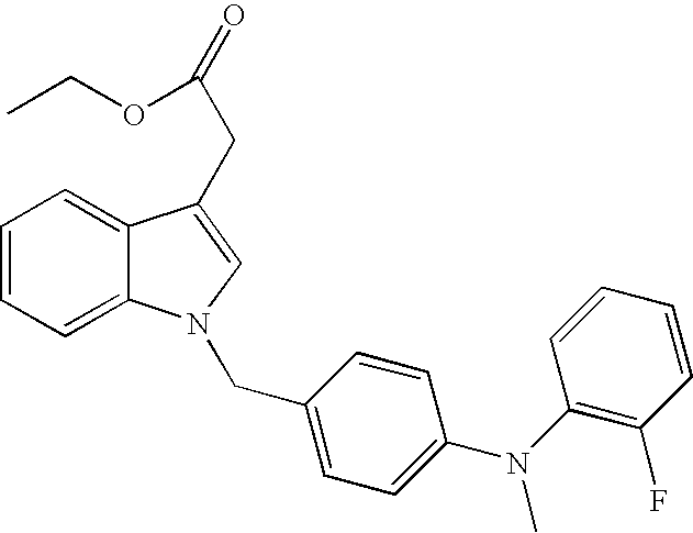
C1=CC=C2C(=C1)C(CC(=O)OCC)=CN2CC1=CC=C(N(C2=C(F)C=CC=C2)C)C=C1
